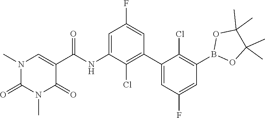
O1B(C2=C(Cl)C(C3=C(Cl)C(NC(C4=CN(C)C(=O)N(C)C4=O)=O)=CC(F)=C3)=CC(F)=C2)OC(C)(C)C1(C)C
